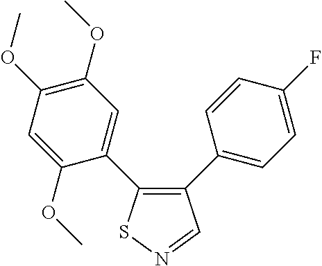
C1=C(OC)C(C2=C(C3=CC=C(F)C=C3)C=NS2)=CC(OC)=C1OC
